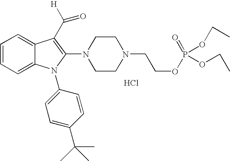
C1=CC=C2C(=C1)C(C([H])=O)=C(N1CCN(CCOP(=O)(OCC)OCC)CC1)N2C1=CC=C(C(C)(C)C)C=C1.Cl
